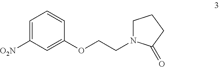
[O2N]C1=CC=CC(OCCN2CCCC2=O)=C1
